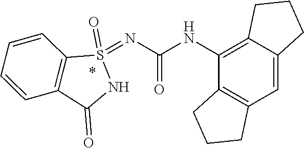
C12=C(C=C3C(=C1NC(=O)N=S1(=O)C4=C(C(=O)N1)C=CC=C4)CCC3)CCC2
